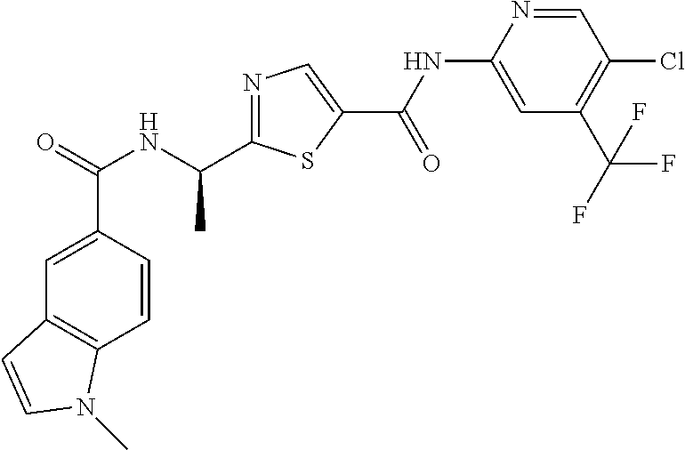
C1=CC(C(=O)NC(C)C2=NC=C(C(NC3=CC(C(F)(F)F)=C(Cl)C=N3)=O)S2)=CC2=C1N(C)C=C2
